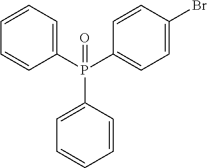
P(C1=CC=CC=C1)(C1=CC=C(Br)C=C1)(C1=CC=CC=C1)=O
